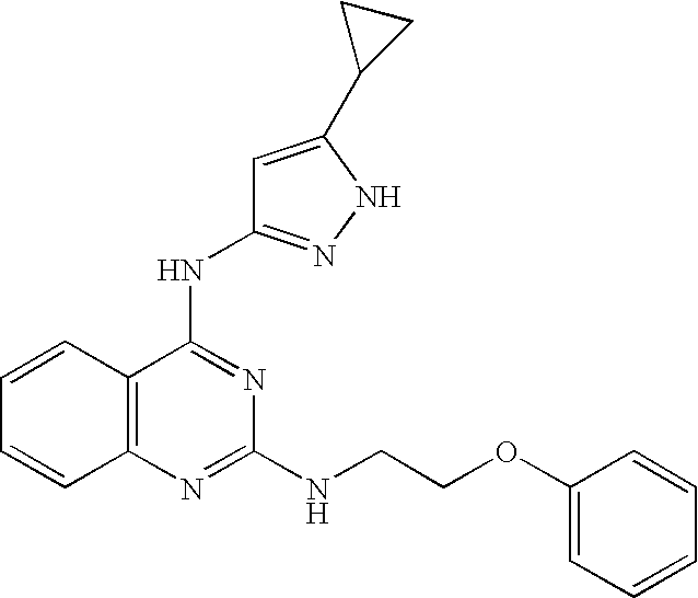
C1=CC2=C(C=C1)N=C(NCCOC1=CC=CC=C1)N=C2NC1=NNC(C2CC2)=C1
